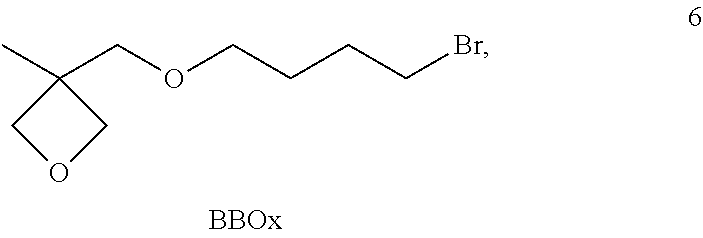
CC1(COCCCCBr)COC1
